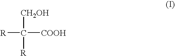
[R]C([COOH])([CH2OH])[R]
